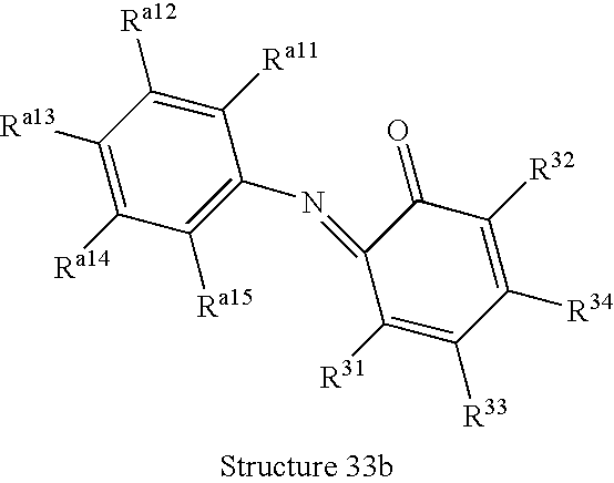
C1([Ra11])=C([Ra12])C([Ra13])=C([Ra14])C([Ra15])=C1N=C1C([R31])=C([R33])C([R34])=C([R32])C1=O
